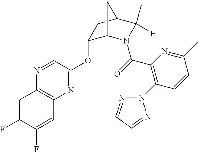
N1=CC(OC2C3N(C(=O)C4=C(N5N=CC=N5)C=CC(C)=N4)C(C)([H])C(C2)C3)=NC2=C1C=C(F)C(F)=C2
